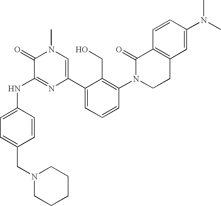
N(C1=NC(C2=CC=CC(N3CCC4=C(C3=O)C=CC(N(C)C)=C4)=C2CO)=CN(C)C1=O)C1=CC=C(CN2CCCCC2)C=C1
